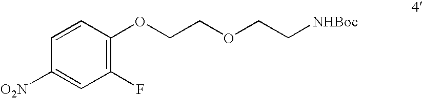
O(CCOCC[NHBoc])C1=C(F)C=C([NO2])C=C1
